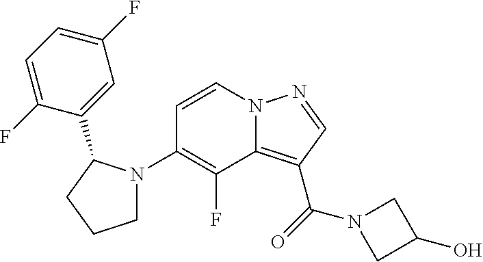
N12C(=C(C(=O)N3CC(O)C3)C=N1)C(F)=C(N1CCCC1C1=CC(F)=CC=C1F)C=C2
